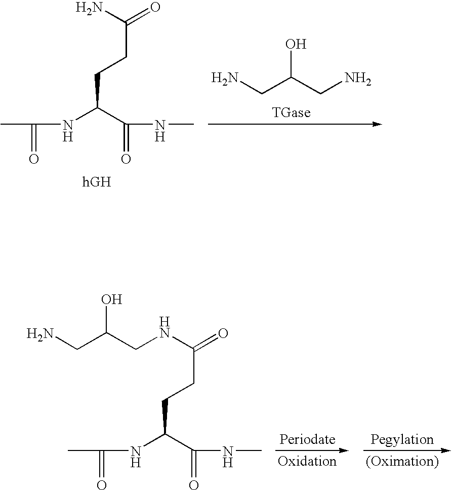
NCC(CN)O.CC(NC(C(NC)=O)CCC(N)=O)=O.CC(NC(C(NC)=O)CCC(NCC(CN)O)=O)=O
